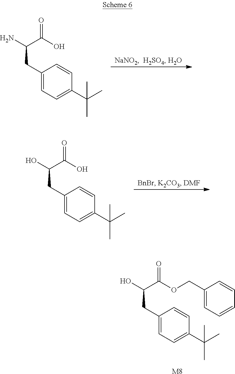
C1(CC(O)C(OCC2=CC=CC=C2)=O)=CC=C(C(C)(C)C)C=C1.[M8].C1(CC(N)C(O)=O)=CC=C(C(C)(C)C)C=C1.C1(CC(O)C(O)=O)=CC=C(C(C)(C)C)C=C1
